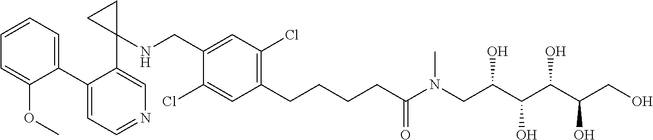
C1(C2=CC=CC=C2OC)=CC=NC=C1C1(NCC2=CC(Cl)=C(CCCCC(N(CC(C(O)C(O)C(CO)O)O)C)=O)C=C2Cl)CC1
